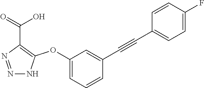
N1=NC(C(=O)O)=C(OC2=CC=CC(C#CC3=CC=C(F)C=C3)=C2)N1
